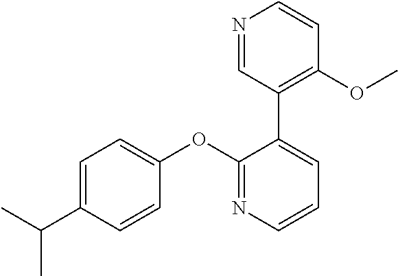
C1=C(C(C)C)C=CC(OC2=NC=CC=C2C2=C(OC)C=CN=C2)=C1
